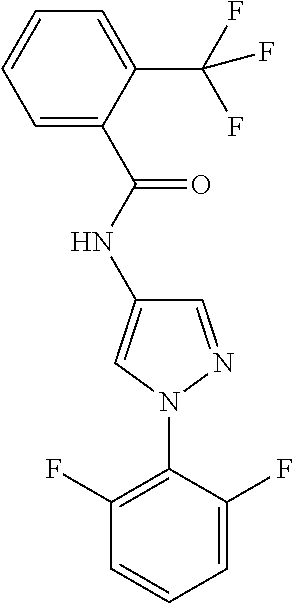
C1=NN(C2=C(F)C=CC=C2F)C=C1NC(=O)C1=CC=CC=C1C(F)(F)F
